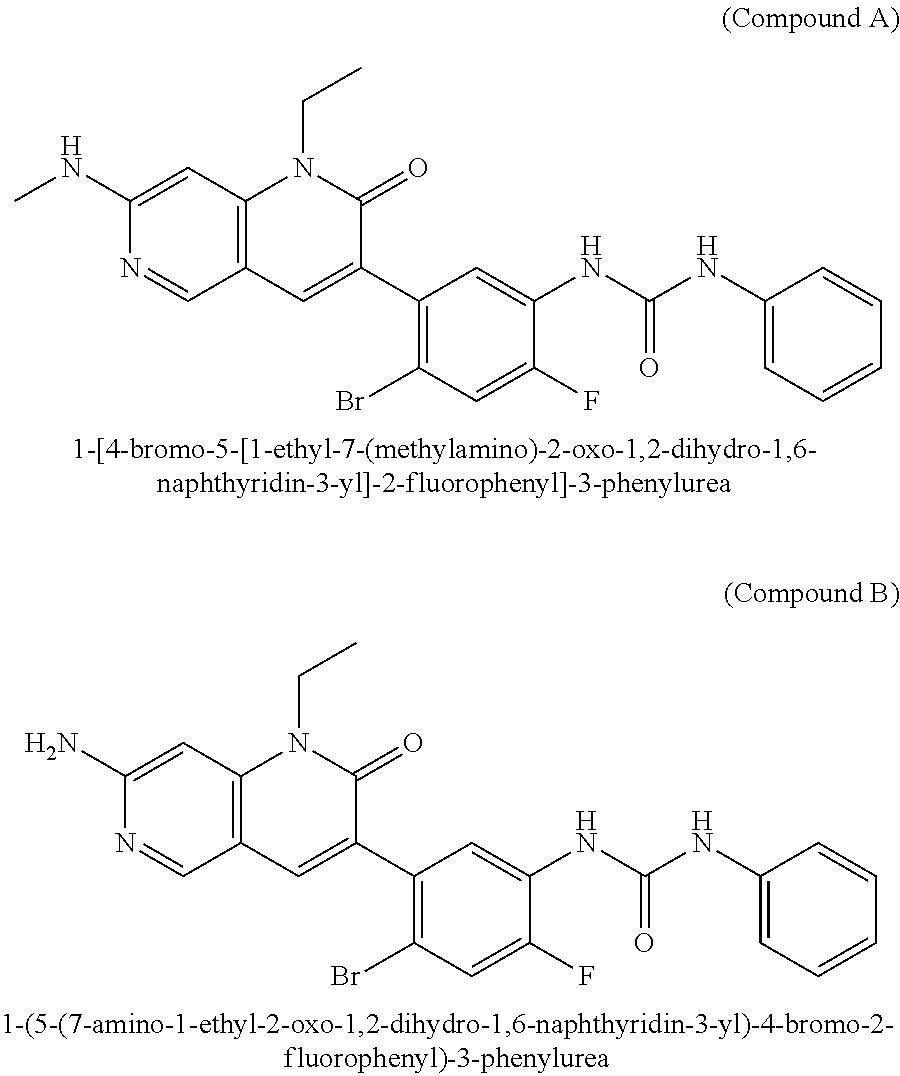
CCN1C2=C(C=C(C3=C(Br)C=C(F)C(NC(=O)NC4=CC=CC=C4)=C3)C1=O)C=NC(NC)=C2.CCN1C2=C(C=C(C3=C(Br)C=C(F)C(NC(=O)NC4=CC=CC=C4)=C3)C1=O)C=NC(N)=C2
